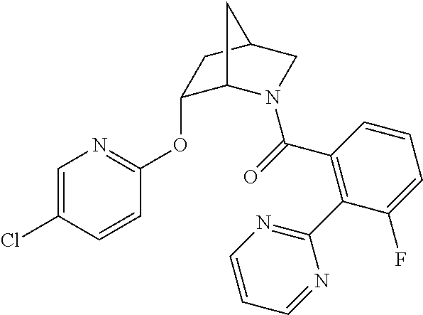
C1=C(Cl)C=CC(OC2C3N(C(=O)C4=C(C5=NC=CC=N5)C(F)=CC=C4)CC(C2)C3)=N1
